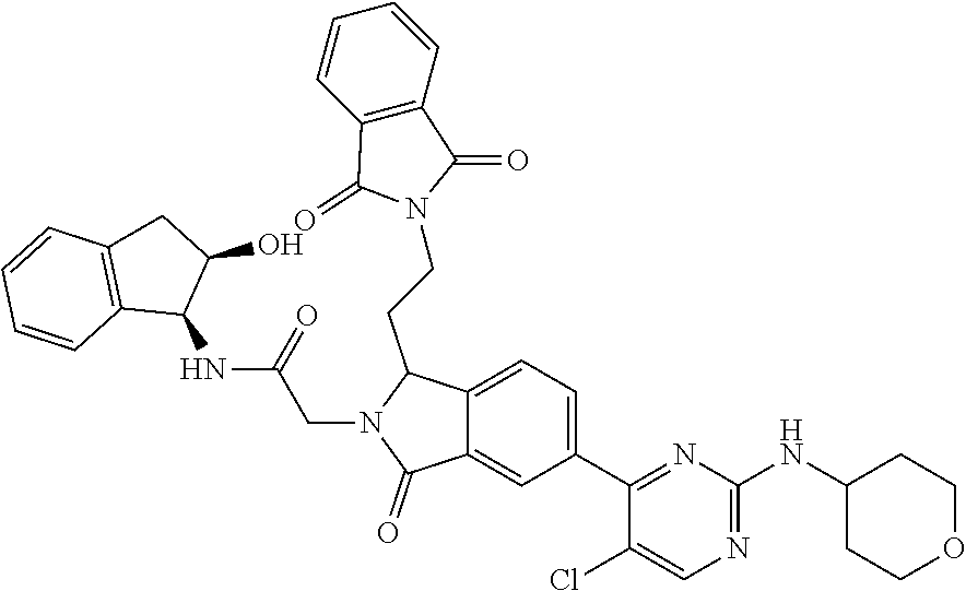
C1=CC2=C(C=C1)C(=O)N(CCC1C3=CC=C(C4=NC(NC5CCOCC5)=NC=C4Cl)C=C3C(=O)N1CC(NC1C(O)CC3=C1C=CC=C3)=O)C2=O
